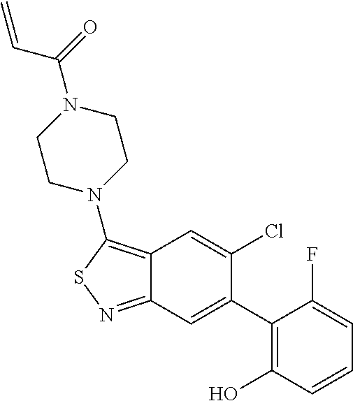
C12=C(N3CCN(C(C=C)=O)CC3)SN=C1C=C(C1=C(O)C=CC=C1F)C(Cl)=C2
